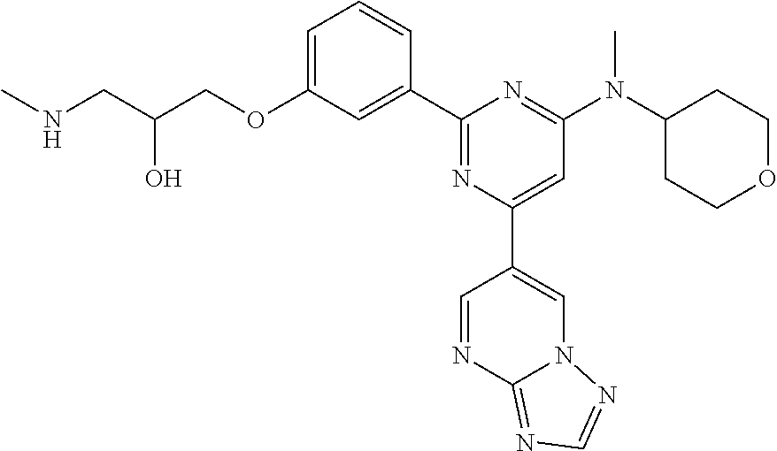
C1=C(OCC(CNC)O)C=C(C2=NC(C3=CN4C(=NC=N4)N=C3)=CC(N(C3CCOCC3)C)=N2)C=C1
